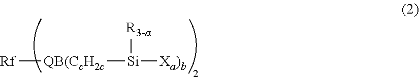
[Rf][QB(CcH2c][Si]([R3-a])[Xa)b]
